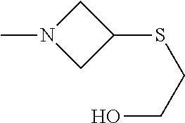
CN1CC(SCCO)C1
